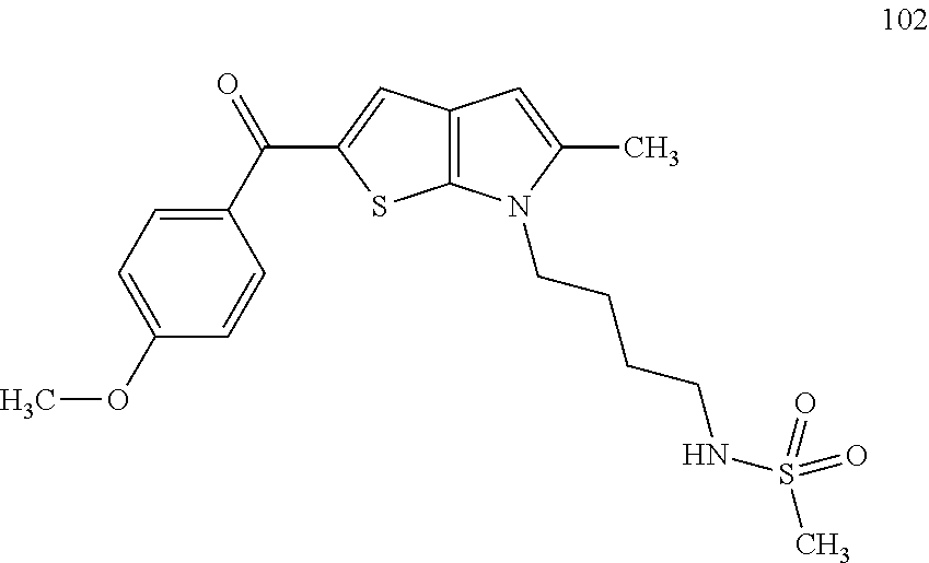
C1=CC(OC)=CC=C1C(=O)C1=CC2=C(S1)N(CCCCNS(=O)(=O)C)C(C)=C2
